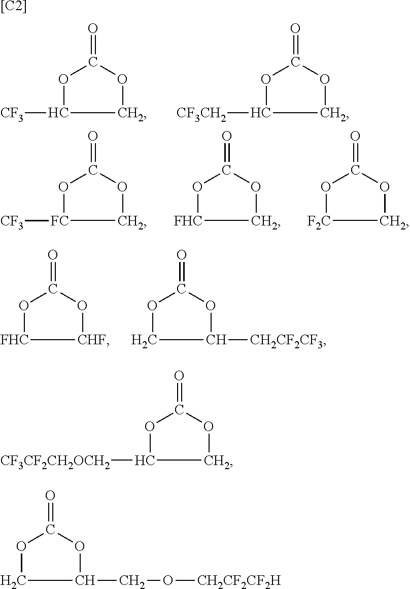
O=C1OCC([CF3])O1.O=C1OCC([CF3CH2])O1.O=C1OC[FC]([CF3])O1.O=C1OC[FHC]O1.O=C1OC[F2C]O1.O=C1O[CHF][FHC]O1.O=C1OC([CH2CF2CF3])CO1.O=C1OCC([CF3CF2CH2OCH2])O1.O=C1OC(CO[CH2CF2CF2H])CO1.[[C2]]
